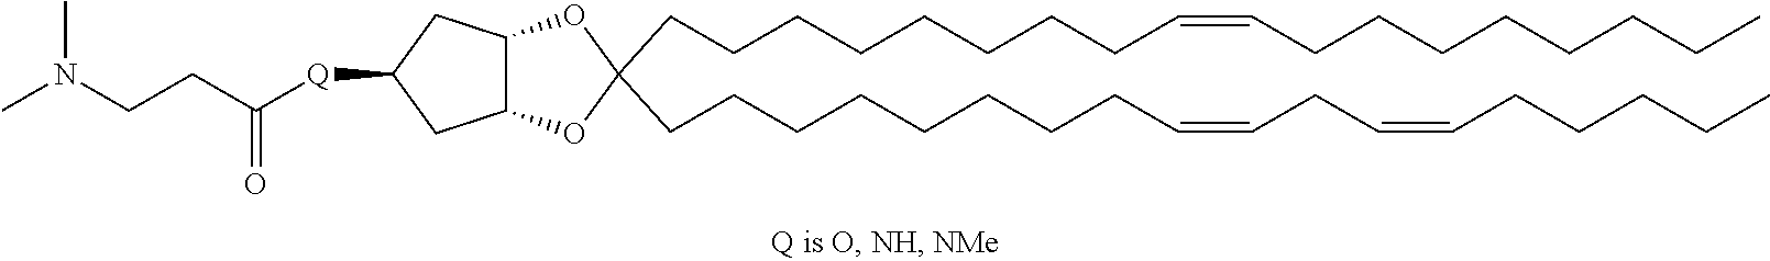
C(CCCCCCCC=CCC=CCCCCC)C1(CCCCCCCCC=CCCCCCCCC)OC2C(O1)CC([Q]C(CCN(C)C)=O)C2
